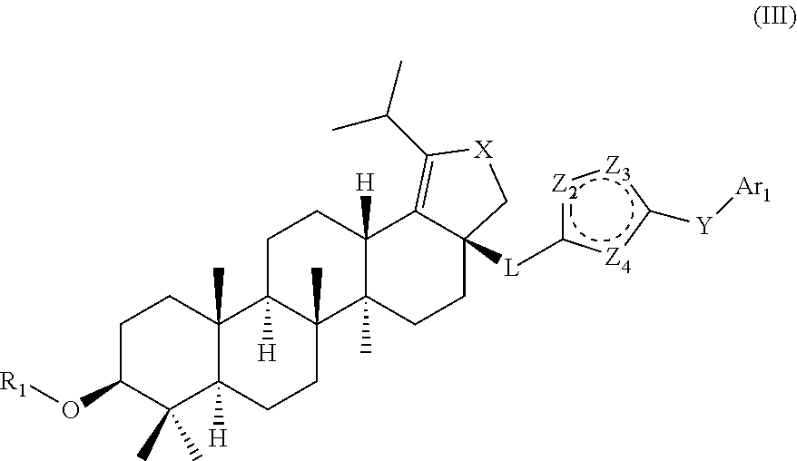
[R1]OC1CCC2(C)C([H])(C1(C)C)CCC1(C)C2([H])CCC2([H])C1(C)CCC1([L]c3[Z2]:[Z3]c([Y][Ar1])[Z4]3)C2=C(C(C)C)[X]C1
